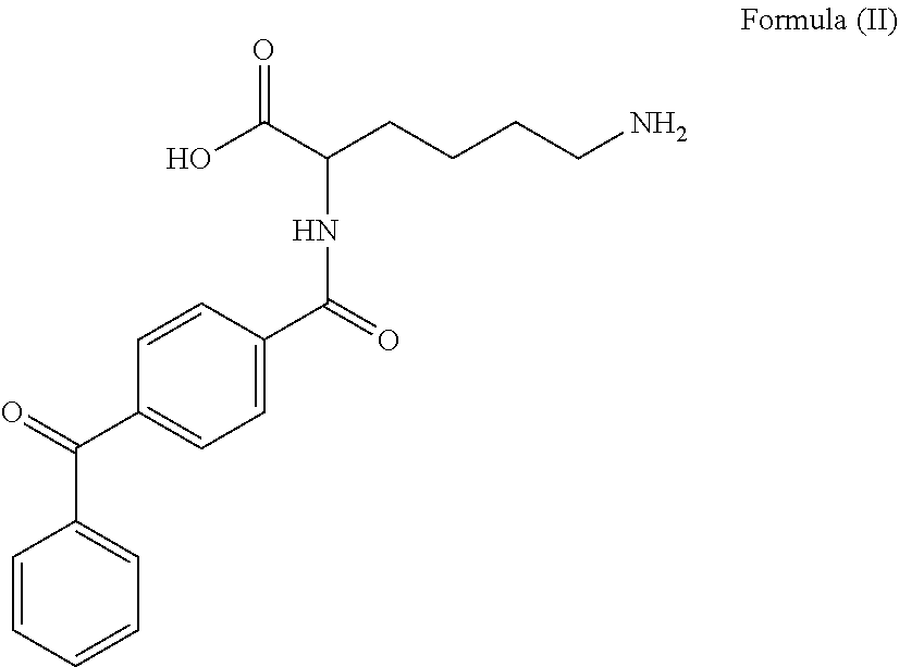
C1=CC=CC=C1C(=O)C1=CC=C(C(=O)NC(CCCCN)C(O)=O)C=C1
